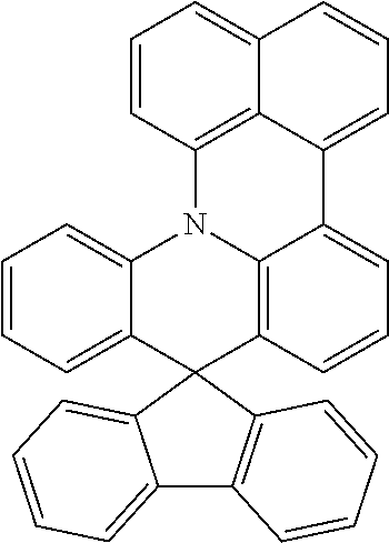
C12=CC=CC=C1C1(C3=C2C=CC=C3)C2=C3N(C4=CC=CC=C14)C1=C4C(=CC=C1)C=CC=C4C3=CC=C2
